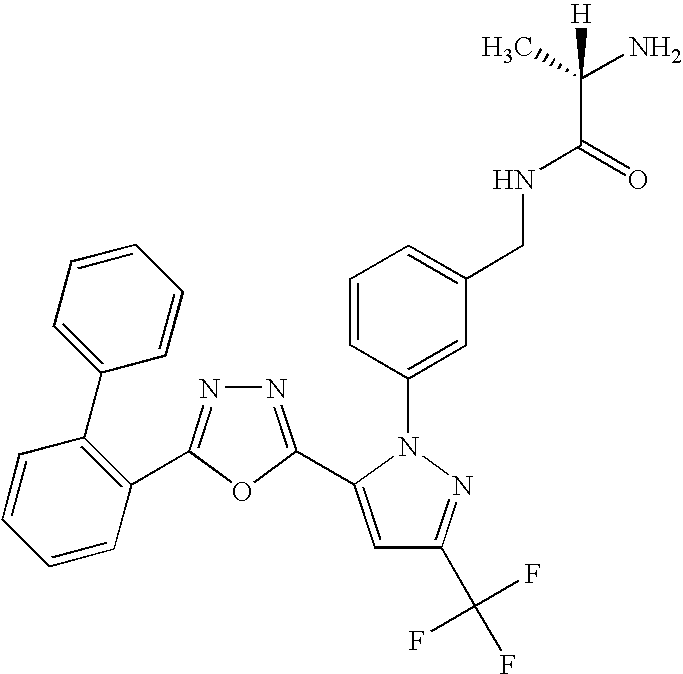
N1=C(C2=CC(C(F)(F)F)=NN2C2=CC(CNC(C(C)(N)[H])=O)=CC=C2)OC(C2=C(C3=CC=CC=C3)C=CC=C2)=N1
